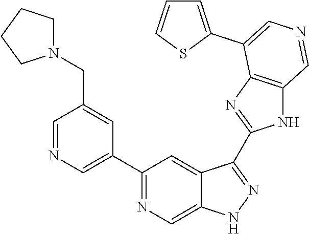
C1(C2=CN=CC(CN3CCCC3)=C2)=NC=C2C(=C1)C(C1=NC3=C(N1)C=NC=C3C1=CC=CS1)=NN2
